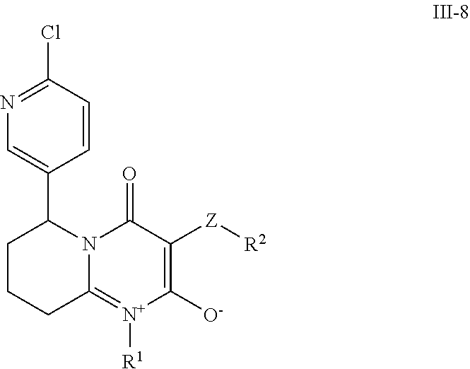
C1([O-])=C([Z][R2])C(=O)N2C(=[N+]1[R1])CCCC2C1=CN=C(Cl)C=C1
